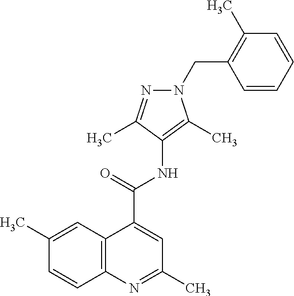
C12=C(N=C(C)C=C1C(=O)NC1=C(C)N(CC3=C(C)C=CC=C3)N=C1C)C=CC(C)=C2
